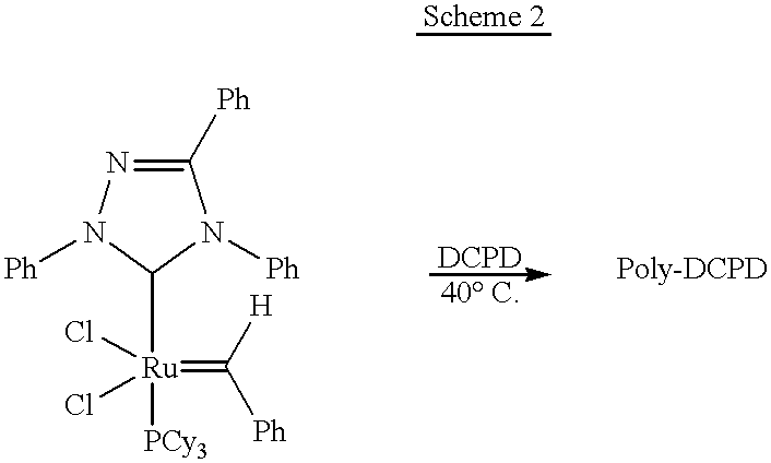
C1([Ph])=NN([Ph])C([Ru]([PCy3])(=C([Ph])[H])(Cl)Cl)N1[Ph]
